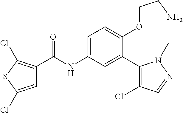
C1=C(Cl)SC(Cl)=C1C(=O)NC1=CC=C(OCCN)C(C2=C(Cl)C=NN2C)=C1
